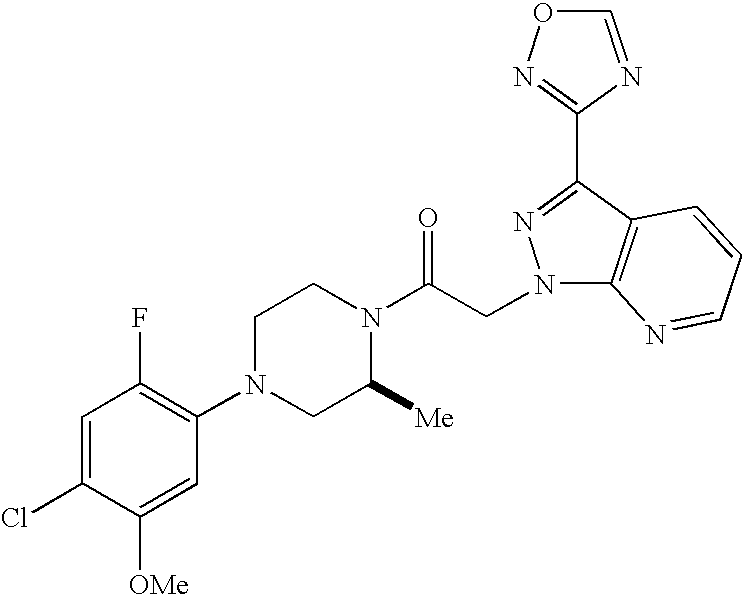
C1=C(Cl)C([OMe])=CC(N2CC([Me])N(C(CN3C4=C(C(C5=NOC=N5)=N3)C=CC=N4)=O)CC2)=C1F
